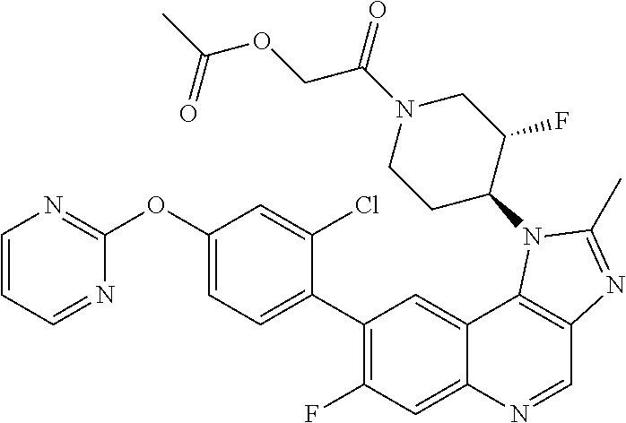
C1=CC=NC(OC2=CC=C(C3=C(F)C=C4C(=C3)C3=C(C=N4)N=C(C)N3C3C(F)CN(C(=O)COC(C)=O)CC3)C(Cl)=C2)=N1
